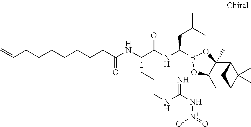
C12C3(C)C(CC(C1(C)C)C2)OB(C(NC(C(NC(CCCCCCCC=C)=O)CCCNC(N[N+]([O-])=O)=N)=O)CC(C)C)O3
